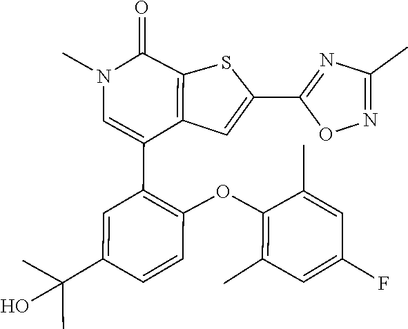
C1(C)=C(OC2=C(C3=CN(C)C(=O)C4=C3C=C(C3=NC(C)=NO3)S4)C=C(C(C)(C)O)C=C2)C(C)=CC(F)=C1
